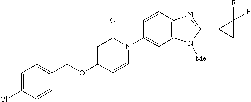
C1(COC2=CC(=O)N(C3=CC4=C(C=C3)N=C(C3CC3(F)F)N4[Me])C=C2)=CC=C(Cl)C=C1
